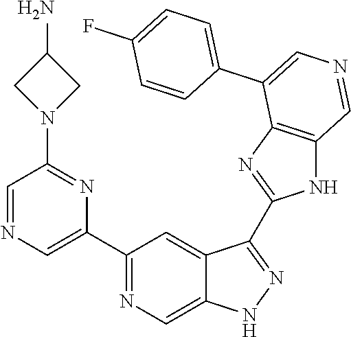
C1(C2=CN=CC(N3CC(N)C3)=N2)=NC=C2C(=C1)C(C1=NC3=C(N1)C=NC=C3C1=CC=C(F)C=C1)=NN2
